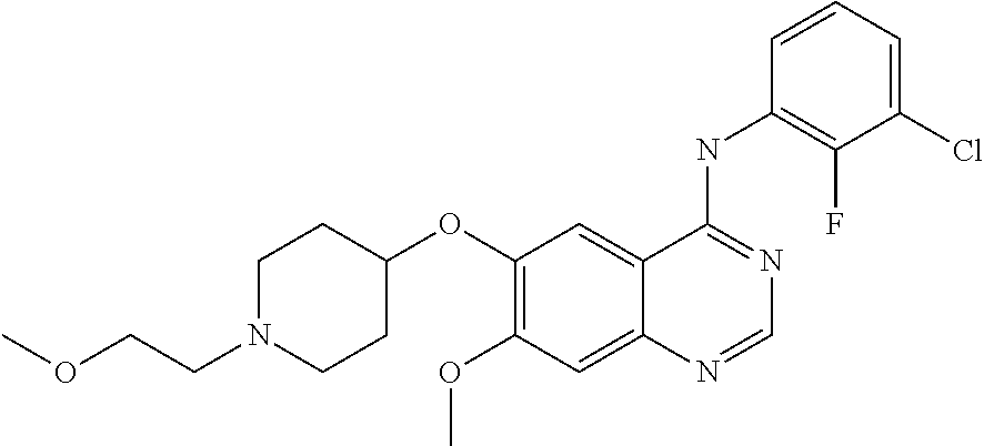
C1(OC2CCN(CCOC)CC2)=C(OC)C=C2C(=C1)C(NC1=C(F)C(Cl)=CC=C1)=NC=N2
